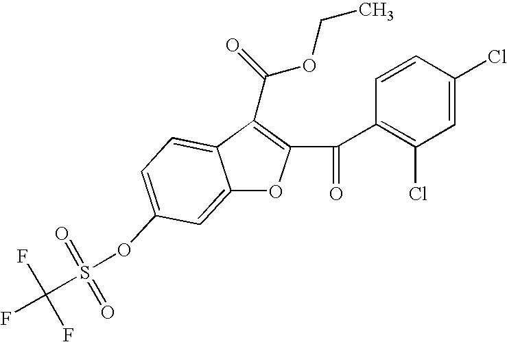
S(=O)(=O)(C(F)(F)F)OC1=CC=C2C(=C1)OC(C(C1=C(Cl)C=C(Cl)C=C1)=O)=C2C(OCC)=O
